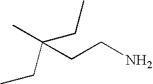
C(CCN)(C)(CC)CC
